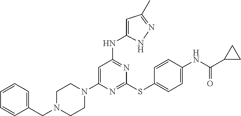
N1=C(SC2=CC=C(NC(C3CC3)=O)C=C2)N=C(NC2=CC(C)=NN2)C=C1N1CCN(CC2=CC=CC=C2)CC1
